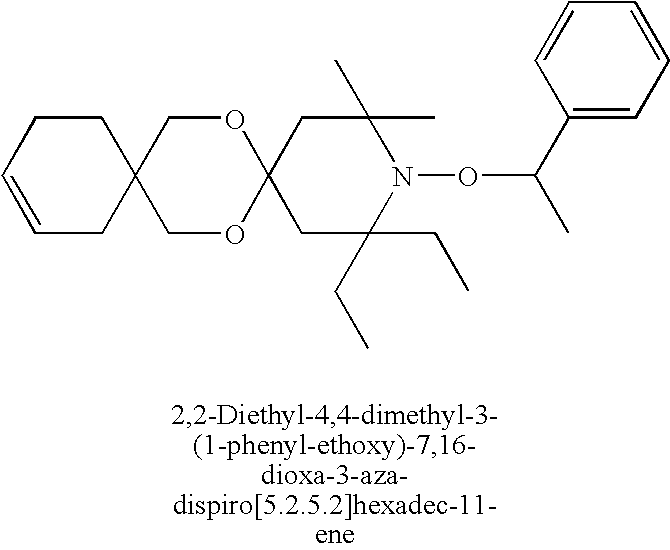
C12(CC(C)(C)N(OC(C)C3=CC=CC=C3)C(CC)(CC)C1)OCC1(CO2)CCC=CC1
